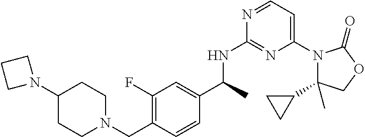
C1(C2CC2)(C)N(C2=CC=NC(NC(C3=CC(F)=C(CN4CCC(N5CCC5)CC4)C=C3)C)=N2)C(=O)OC1
